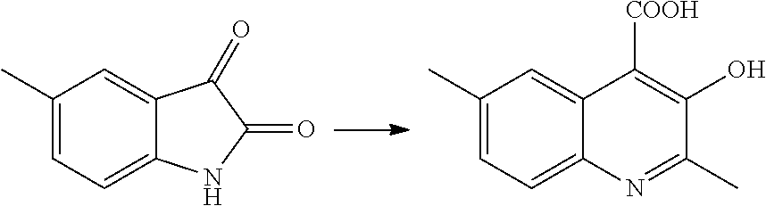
C12=CC=C(C)C=C1C(=O)C(=O)N2.C12=CC=C(C)C=C1C([COOH])=C(O)C(C)=N2
